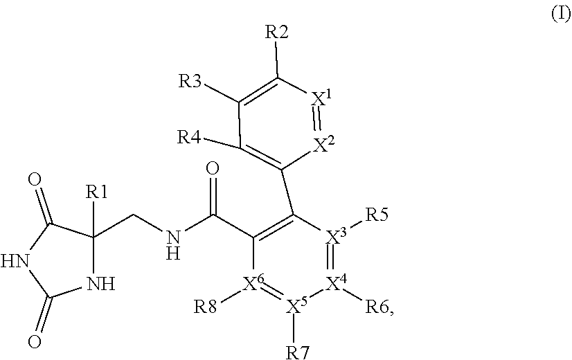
N1C([R1])(CNC(C2=C(C3=C([R4])C([R3])=C([R2])[X1]=[X2]3)[X3]([R5])=[X4]([R6])[X5]([R7])=[X6]2[R8])=O)C(=O)NC1=O
